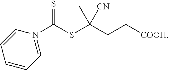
C1=N(C(SC(CC[COOH])(C)[CN])=S)C=CC=C1
